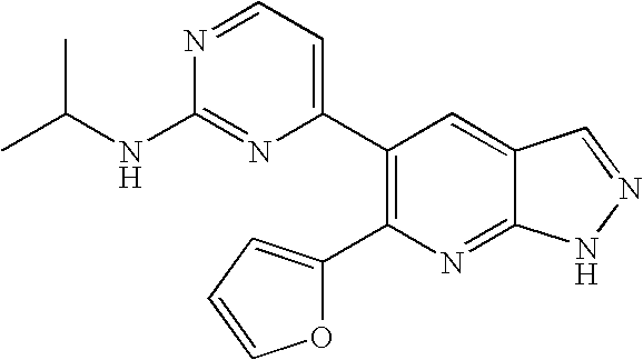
C1(C2=C(C3=CC=NC(NC(C)C)=N3)C=C3C(=N2)NN=C3)=CC=CO1
